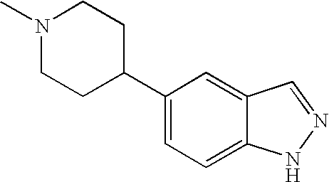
C1(C2CCN(C)CC2)=CC=C2C(=C1)C=NN2
